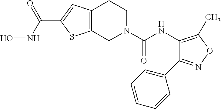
C12=C(CN(C(NC3=C(C)ON=C3C3=CC=CC=C3)=O)CC1)SC(C(NO)=O)=C2
